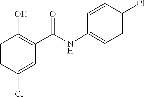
C1=CC(Cl)=CC=C1NC(C1=C(O)C=CC(Cl)=C1)=O
